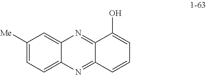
C12=CC([Me])=CC=C1N=C1C(=N2)C(O)=CC=C1
